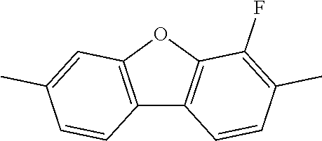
C12=C(C=CC(C)=C1F)C1=C(O2)C=C(C)C=C1
